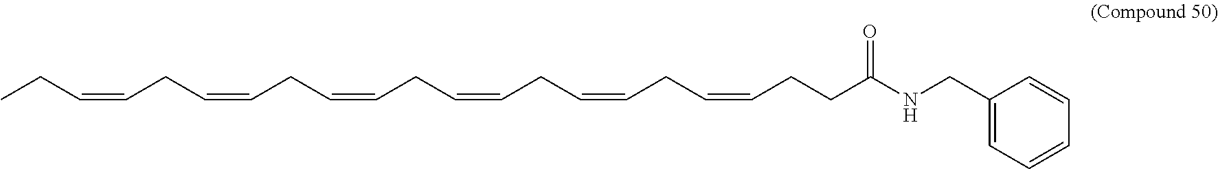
CCC=CCC=CCC=CCC=CCC=CCC=CCCC(NCC1=CC=CC=C1)=O
